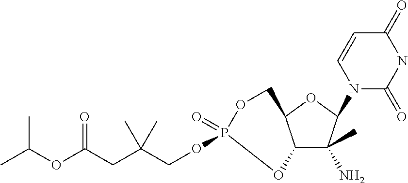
C12C(C)(N)C(N3C(=O)NC(=O)C=C3)OC1COP(=O)(OCC(CC(OC(C)C)=O)(C)C)O2
